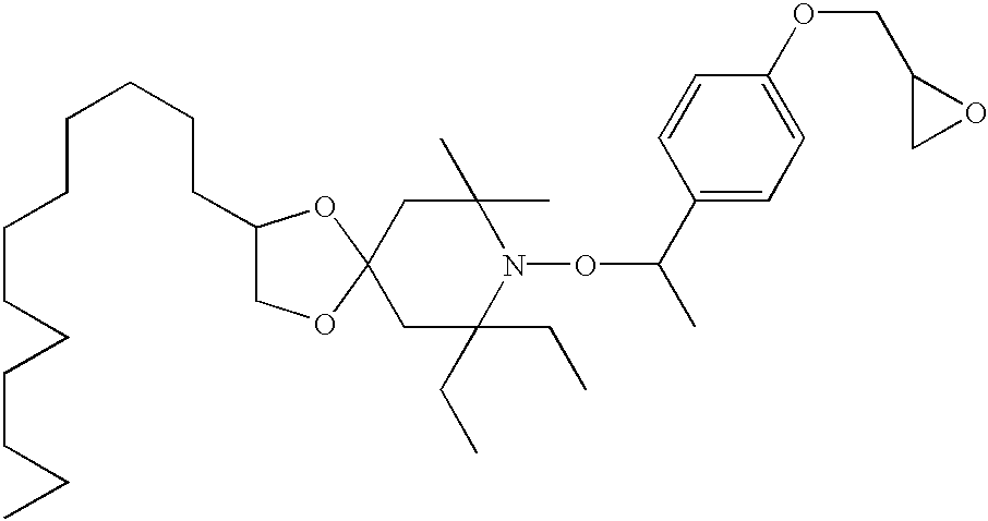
C1C(CC)(CC)N(OC(C)C2=CC=C(OCC3CO3)C=C2)C(C)(C)CC12OCC(CCCCCCCCCCCC)O2
